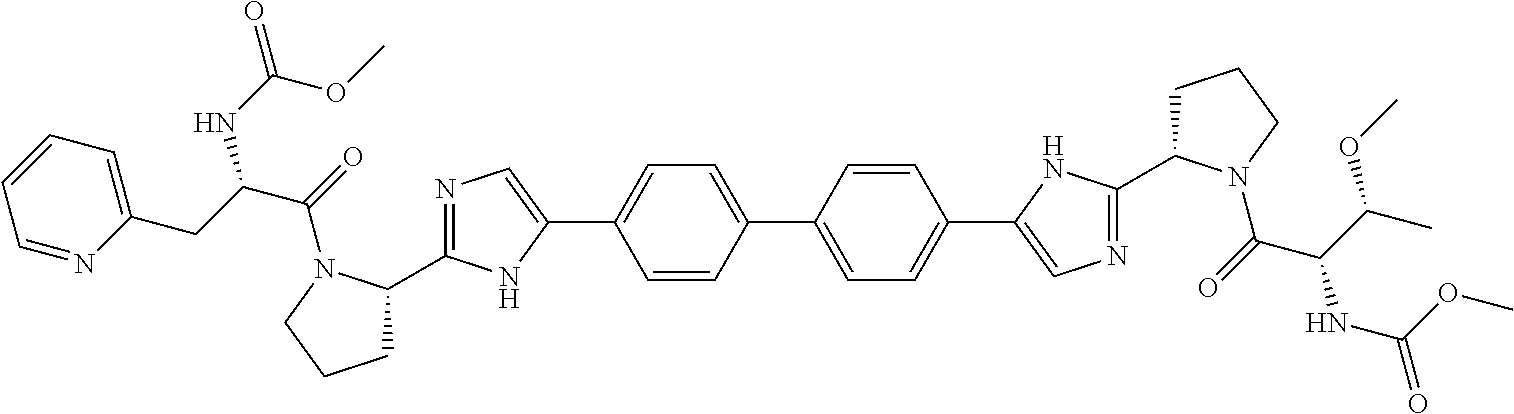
C1=CC(C2=CC=C(C3=CN=C(C4CCCN4C(=O)C(C(C)OC)NC(=O)OC)N3)C=C2)=CC=C1C1=CN=C(C2CCCN2C(=O)C(CC2=CC=CC=N2)NC(=O)OC)N1
